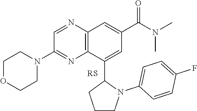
C1=NC2=C(N=C1N1CCOCC1)C(C1CCCN1C1=CC=C(F)C=C1)=CC(C(N(C)C)=O)=C2
